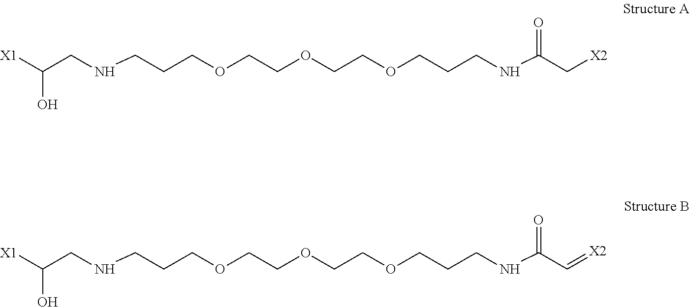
C(CNCCCOCCOCCOCCCNC(C[X2])=O)([X1])O.C(CNCCCOCCOCCOCCCNC(C=[X2])=O)([X1])O
